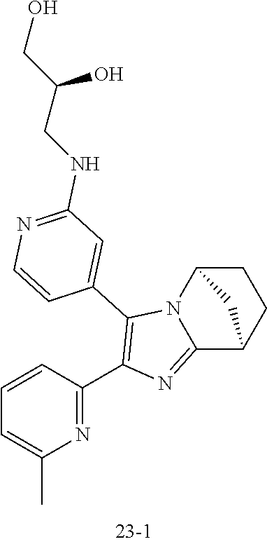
C1=CC(C2=C(C3=CC(NCC(CO)O)=NC=C3)N3C(=N2)C2CCC3C2)=NC(C)=C1
